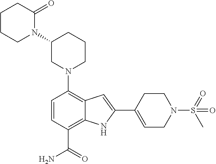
N1(C2=C3C(=C(C(=O)N)C=C2)NC(C2=CCN(S(=O)(C)=O)CC2)=C3)CCCC(N2C(=O)CCCC2)C1
